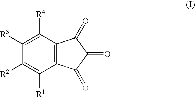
C1([R3])=C([R4])C2=C(C([R1])=C1[R2])C(=O)C(=O)C2=O
